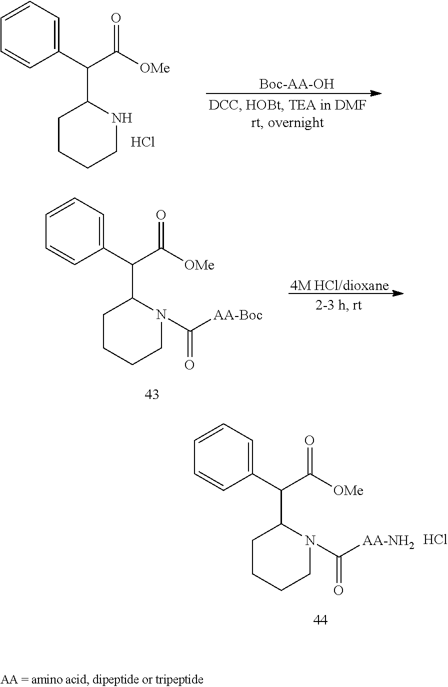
[Boc-AA-OH].C1(C(C([OMe])=O)C2CCCCN2)=CC=CC=C1.Cl.C1(C(C([OMe])=O)C2CCCCN2C([AA-Boc])=O)=CC=CC=C1.[4M HCl/dioxane].C1(C(C([OMe])=O)C2CCCCN2C([AA-NH2])=O)=CC=CC=C1.Cl
